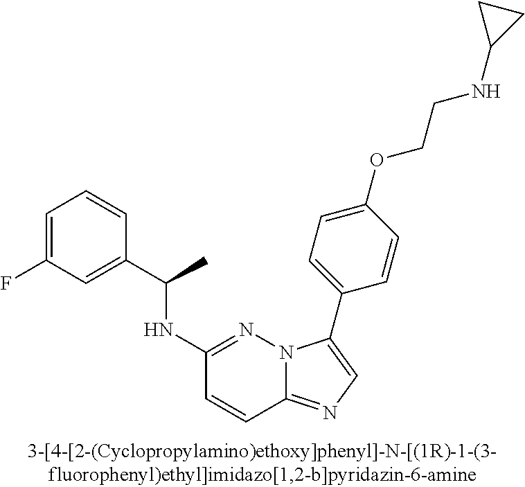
C1(NC(C2=CC(F)=CC=C2)C)=NN2C(=NC=C2C2=CC=C(OCCNC3CC3)C=C2)C=C1
